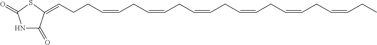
C(CC=CCC=CCC=CCC=CCC=CCC=CCC)C=C1C(=O)NC(=O)S1
